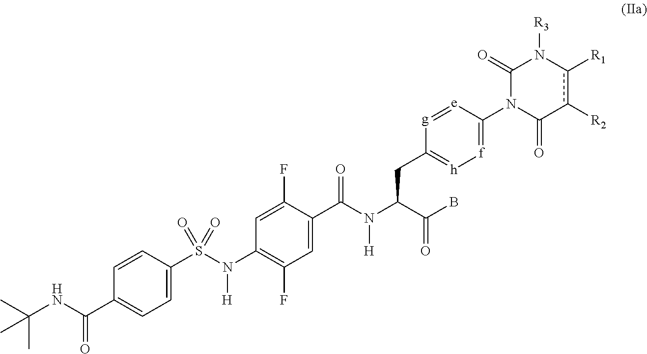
C1=C(C(N(C(C(B)=O)CC2=[h][f]=C(N3C(=O)c([R2])c([R1])N([R3])C3=O)[e]=[g]2)[H])=O)C(F)=CC(N(S(C2=CC=C(C(NC(C)(C)C)=O)C=C2)(=O)=O)[H])=C1F
